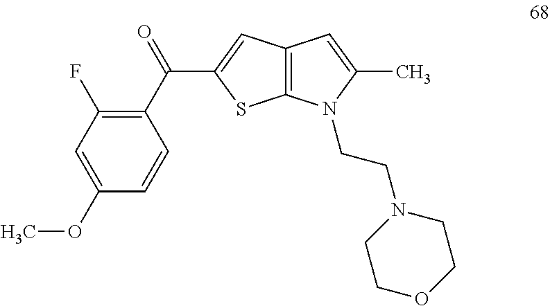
C1(C(=O)C2=CC3=C(S2)N(CCN2CCOCC2)C(C)=C3)=C(F)C=C(OC)C=C1
